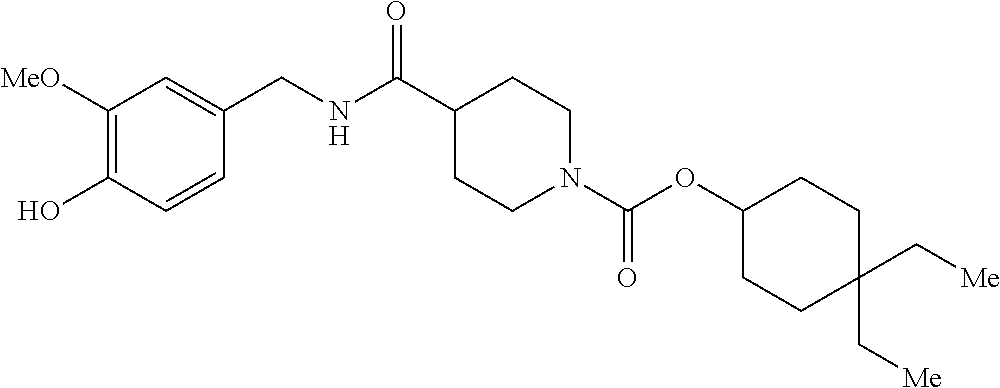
C1([MeO])=C(O)C=CC(CNC(C2CCN(C(OC3CCC(C[Me])(C[Me])CC3)=O)CC2)=O)=C1
